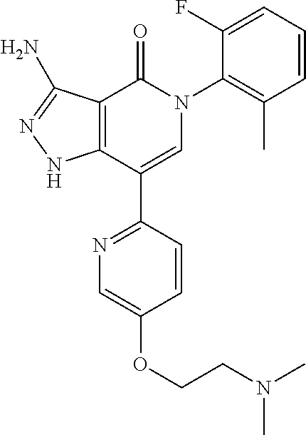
C12=C(C(C3=NC=C(OCCN(C)C)C=C3)=CN(C3=C(C)C=CC=C3F)C1=O)NN=C2N
